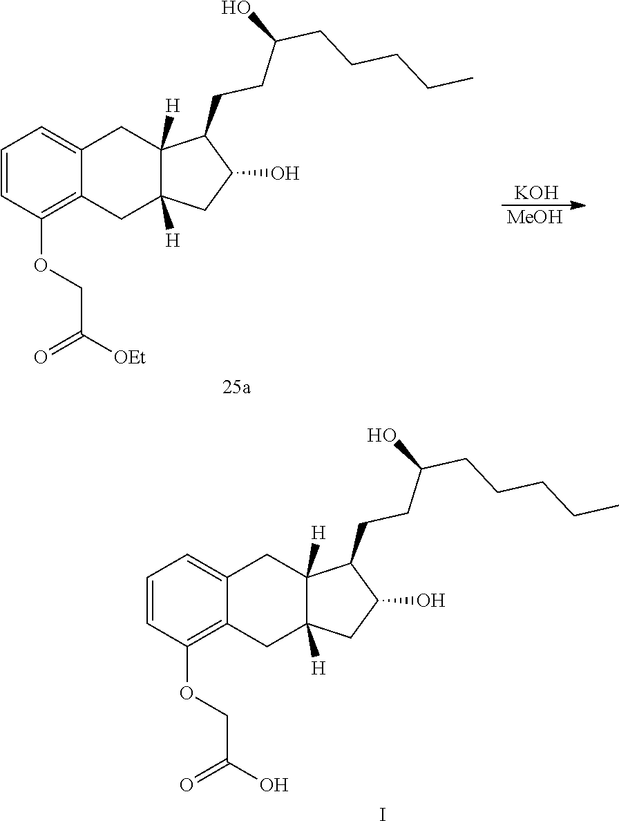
C1=CC(OCC([OEt])=O)=C2C(=C1)CC1([H])C([H])(C2)CC(O)C1CCC(CCCCC)O.[KOH].[MeOH].C1=CC(OCC(O)=O)=C2C(=C1)CC1([H])C([H])(C2)CC(O)C1CCC(CCCCC)O.I
